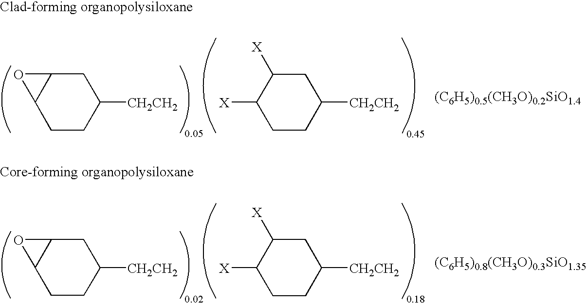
C1CC([CH2CH2])CC2C1O2.[X]C1CCC([CH2CH2])CC1[X].[(C6H5)0.5(CH3O)0.2SiO1.4].C1CC([CH2CH2])CC2C1O2.[X]C1CCC([CH2CH2])CC1[X].[(C6H5)0.8(CH3O)0.3SiO1.35]
